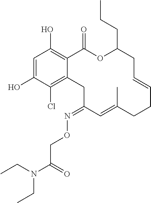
C1=C(O)C(Cl)=C2C(=C1O)C(=O)OC(CCC)CC=CCCC(C)=CC(=NOCC(N(CC)CC)=O)C2
